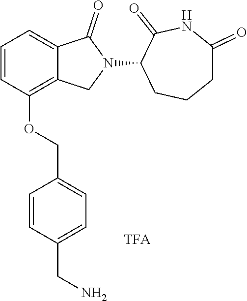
C1=CC(OCC2=CC=C(CN)C=C2)=C2C(=C1)C(=O)N(C1C(=O)NC(=O)CCC1)C2
